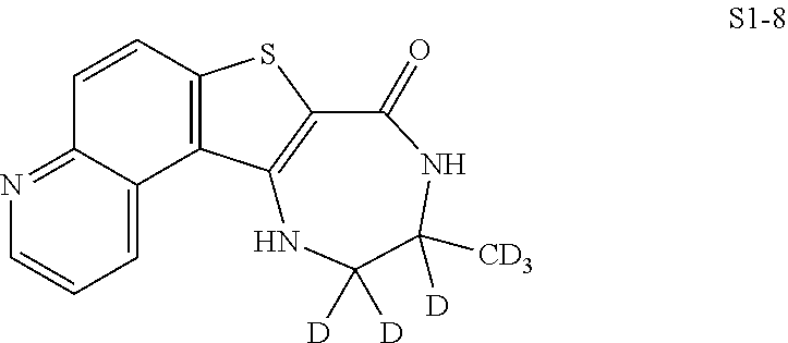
C1=C2C(=NC=C1)C=CC1=C2C2=C(S1)C(=O)NC([CD3])([D])C([D])([D])N2
